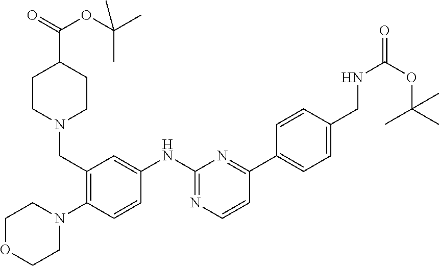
C1(NC2=CC(CN3CCC(C(OC(C)(C)C)=O)CC3)=C(N3CCOCC3)C=C2)=NC=CC(C2=CC=C(CNC(OC(C)(C)C)=O)C=C2)=N1
